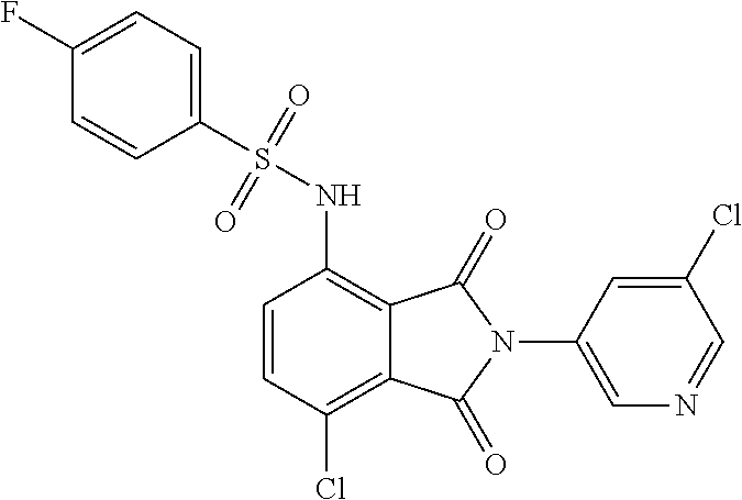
C1=CC(Cl)=C2C(=C1NS(C1=CC=C(F)C=C1)(=O)=O)C(=O)N(C1=CN=CC(Cl)=C1)C2=O
